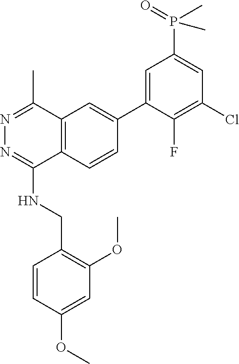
C1=C(C2=CC3=C(C=C2)C(NCC2=C(OC)C=C(OC)C=C2)=NN=C3C)C(F)=C(Cl)C=C1P(=O)(C)C
